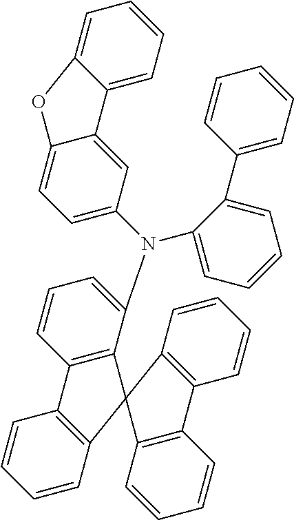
C1=CC2=C(C=C1)C1=C(C(N(C3=CC=CC=C3C3=CC=CC=C3)C3=CC=C4C(=C3)C3=CC=CC=C3O4)=CC=C1)C21C2=C(C=CC=C2)C2=C1C=CC=C2
